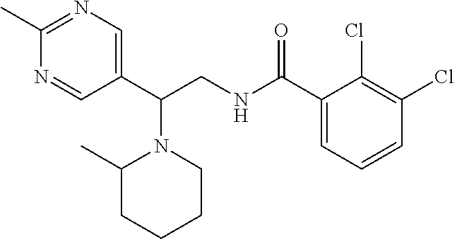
C1(C)=NC=C(C(CNC(C2=CC=CC(Cl)=C2Cl)=O)N2C(C)CCCC2)C=N1
